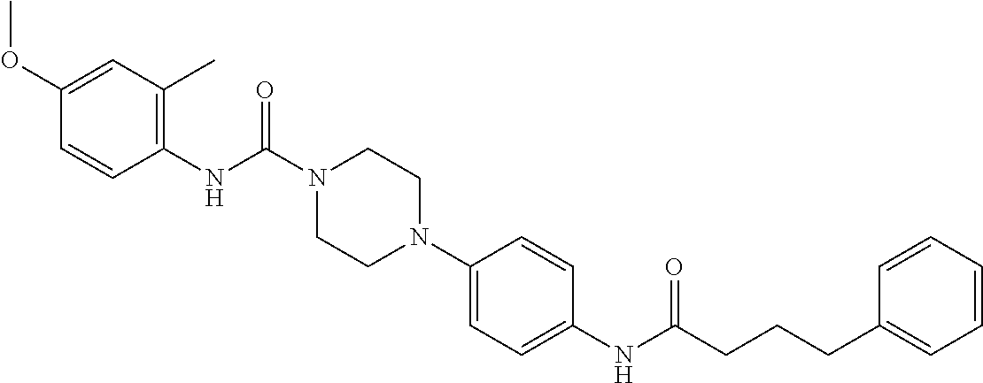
C1(NC(N2CCN(C3=CC=C(NC(CCCC4=CC=CC=C4)=O)C=C3)CC2)=O)=C(C)C=C(OC)C=C1
